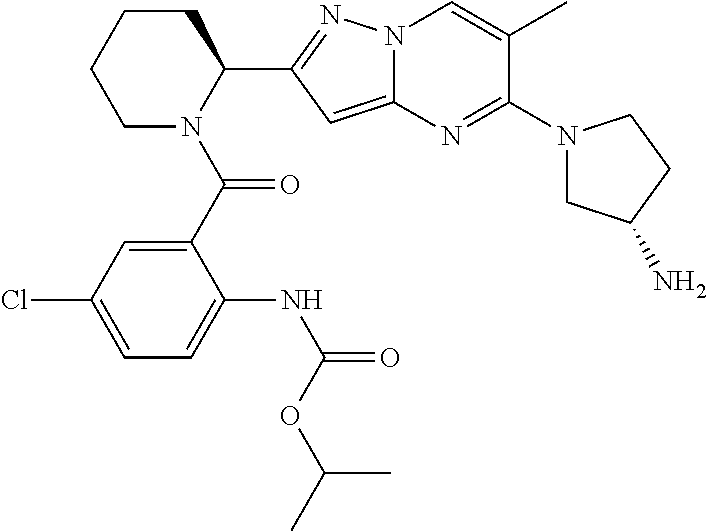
C1CCN(C(C2=CC(Cl)=CC=C2NC(=O)OC(C)C)=O)C(C2=NN3C(=C2)N=C(N2CC(N)CC2)C(C)=C3)C1
